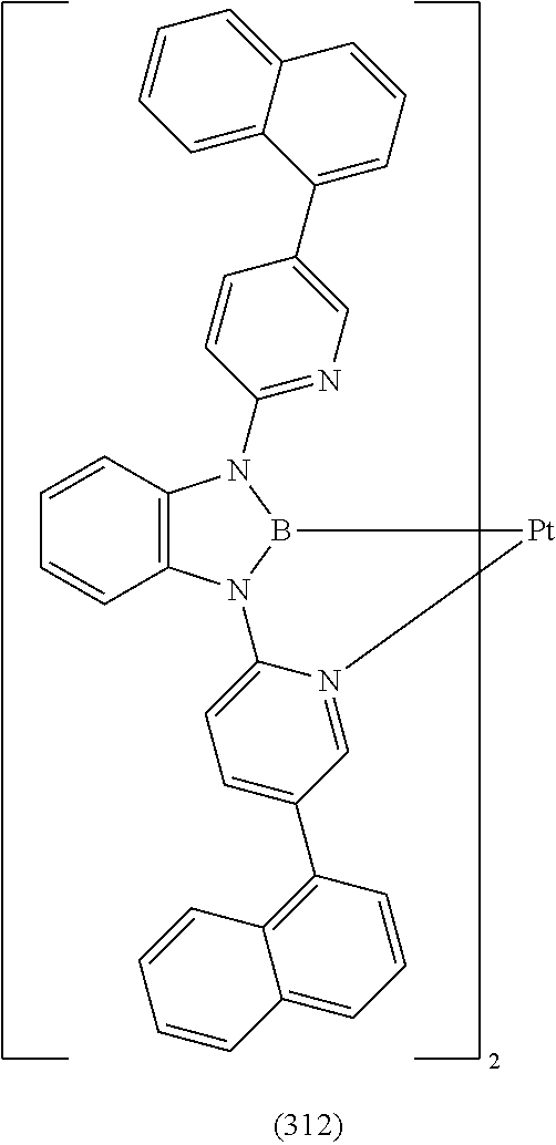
C12=C(N3B(N1C1=NC=C(C4=CC=CC5=CC=CC=C45)C=C1)[Pt]N1=CC(C4=C5C(=CC=C4)C=CC=C5)=CC=C31)C=CC=C2
